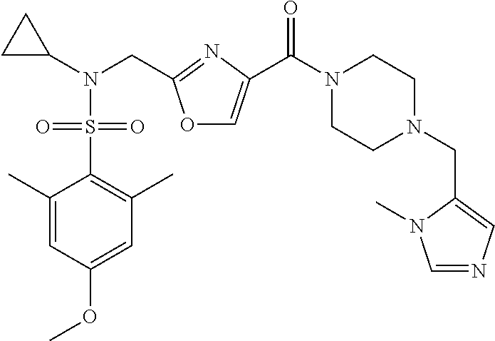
C1(C)=CC(OC)=CC(C)=C1S(=O)(N(C1CC1)CC1=NC(C(N2CCN(CC3=CN=CN3C)CC2)=O)=CO1)=O
